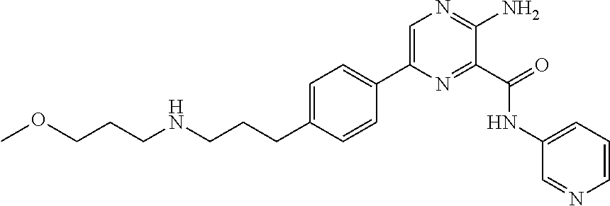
C1=C(CCCNCCCOC)C=CC(C2=CN=C(N)C(C(=O)NC3=CC=CN=C3)=N2)=C1
